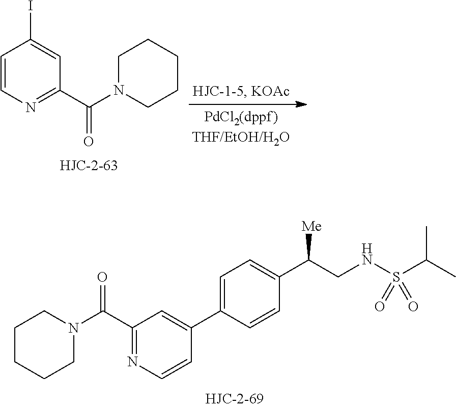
C1CCCN(C(=O)C2=NC=CC(C3=CC=C(C(CNS(C(C)C)(=O)=O)[Me])C=C3)=C2)C1.C1=CN=C(C(=O)N2CCCCC2)C=C1I
